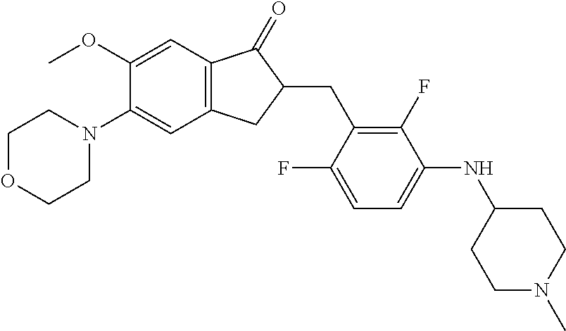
C1(OC)=CC2=C(C=C1N1CCOCC1)CC(CC1=C(F)C(NC3CCN(C)CC3)=CC=C1F)C2=O
